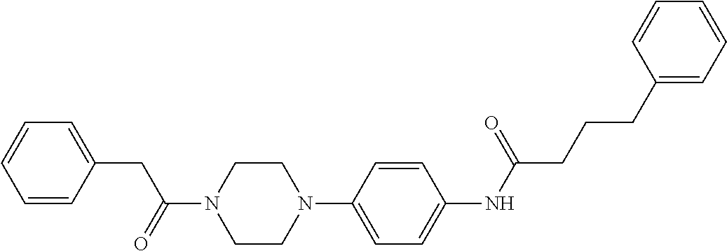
C1=CC(CC(=O)N2CCN(C3=CC=C(NC(CCCC4=CC=CC=C4)=O)C=C3)CC2)=CC=C1
